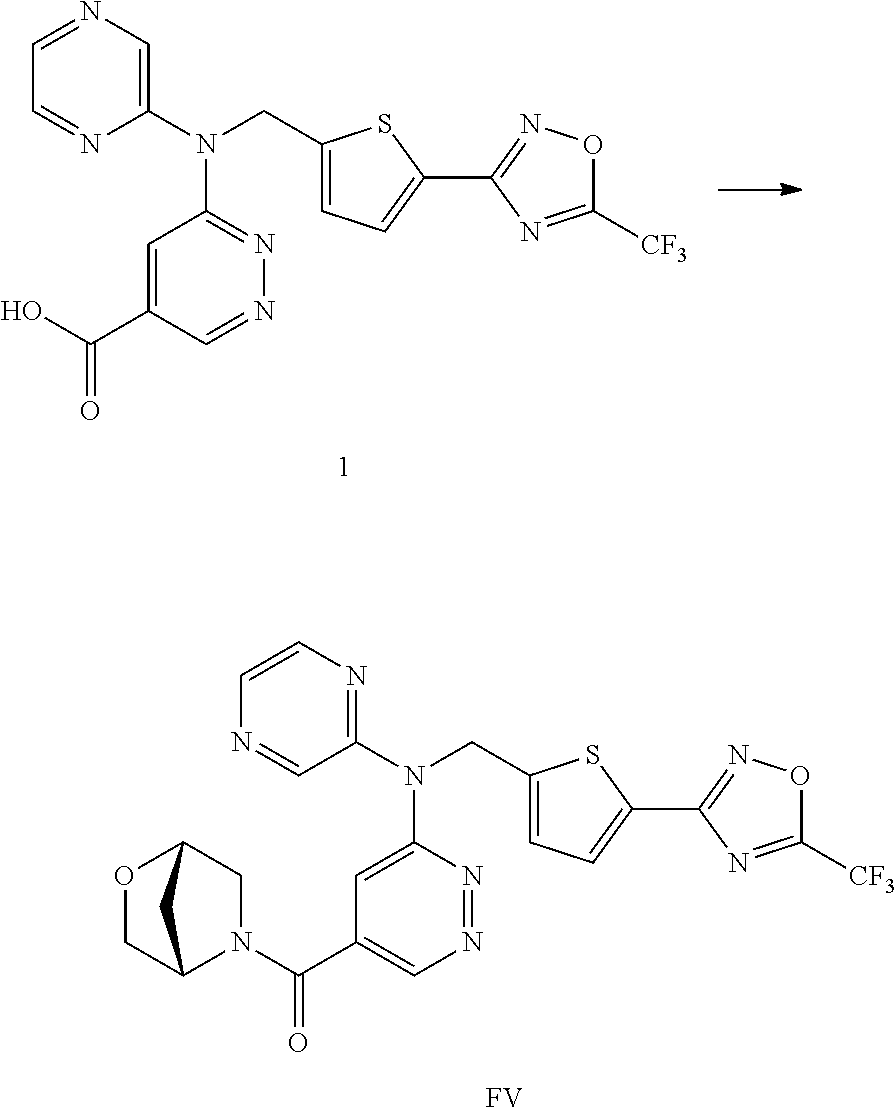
C1=NC=C(N(CC2=CC=C(C3=NOC([CF3])=N3)S2)C2=NN=CC(C(=O)O)=C2)N=C1.C1=CN=C(N(CC2=CC=C(C3=NOC([CF3])=N3)S2)C2=CC(C(=O)N3CC4OCC3C4)=CN=N2)C=N1.[FV]
